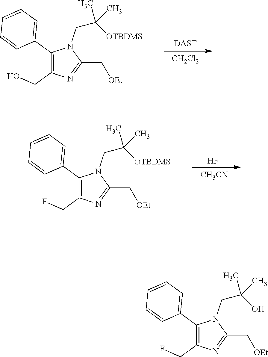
C1(C2=CC=CC=C2)=C(CO)N=C(C[OEt])N1CC(C)([OTBDMS])C.[DAST].[CH2Cl2].C1(C2=CC=CC=C2)=C(CF)N=C(C[OEt])N1CC(C)([OTBDMS])C.F.[CH3CN].C1(C2=CC=CC=C2)=C(CF)N=C(C[OEt])N1CC(C)(O)C
